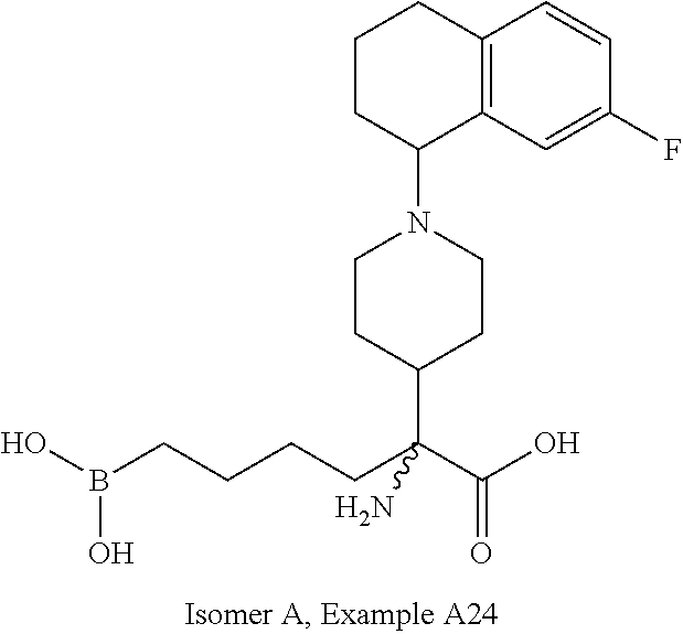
C1(N2CCC(C(CCCCB(O)O)(C(O)=O)N)CC2)C2=C(CCC1)C=CC(F)=C2
